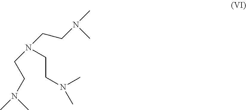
N(CCN(C)C)(CCN(C)C)CCN(C)C
